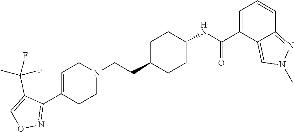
C1(C2=NOC=C2C(F)(F)C)=CCN(CCC2CCC(NC(C3=CC=CC4=NN(C)C=C34)=O)CC2)CC1
